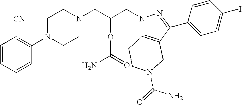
C1=CC=CC(N2CCN(CC(CN3C4=C(C(C5=CC=C(I)C=C5)=N3)CN(C(N)=O)CC4)OC(N)=O)CC2)=C1[CN]
